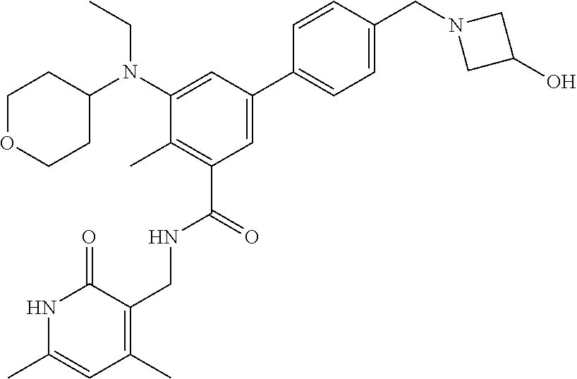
N1C(C)=CC(C)=C(CNC(C2=C(C)C(N(C3CCOCC3)CC)=CC(C3=CC=C(CN4CC(O)C4)C=C3)=C2)=O)C1=O
